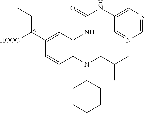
C1(N(CC(C)C)C2CCCCC2)=C(NC(NC2=CN=CN=C2)=O)C=C(C([HOOC])CC)C=C1
